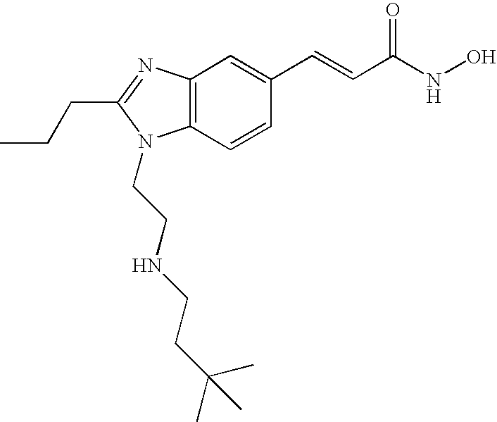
C12=C(C=CC(C=CC(NO)=O)=C1)N(CCNCCC(C)(C)C)C(CCC)=N2
